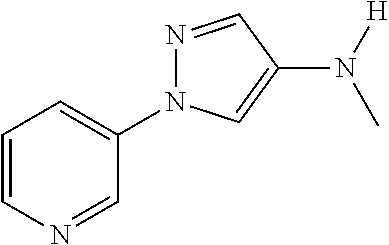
N1=CC(N([H])C)=CN1C1=CC=CN=C1
